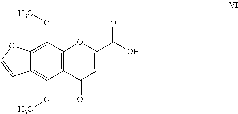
C12=C(C(=O)C=C(C([OH])=O)O1)C(OC)=C1C(=C2OC)OC=C1
